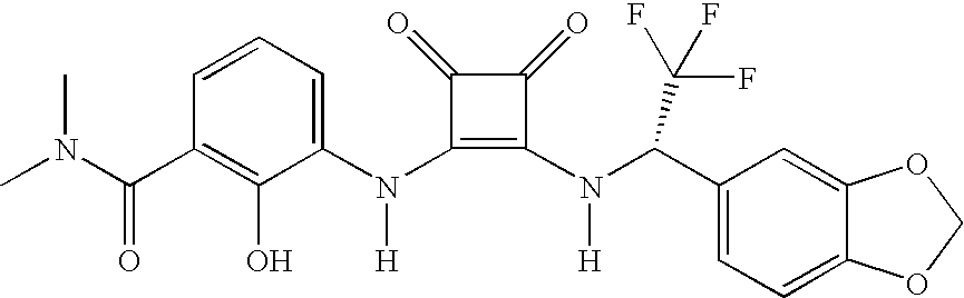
N(C1=C(N(C(C2=CC=C3C(=C2)OCO3)C(F)(F)F)[H])C(=O)C1=O)([H])C1=CC=CC(C(N(C)C)=O)=C1O
